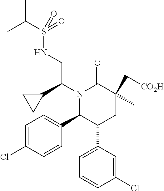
C1=C(Cl)C=CC(C2C(C3=CC=CC(Cl)=C3)CC(C[CO2H])(C)C(=O)N2C(C2CC2)CNS(C(C)C)(=O)=O)=C1
